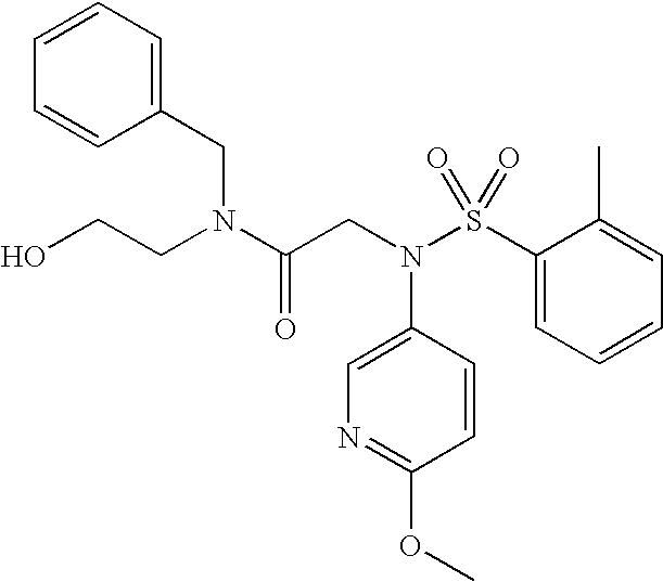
C1=CC=C(CN(C(CN(S(C2=CC=CC=C2C)(=O)=O)C2=CN=C(OC)C=C2)=O)CCO)C=C1
